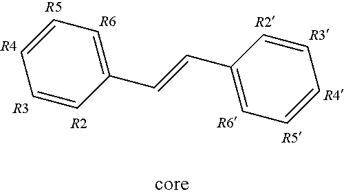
C1=CC=CC(C=CC2=CC=CC=C2)=C1.[R6].[R5].[R4].[R3].[R2]
